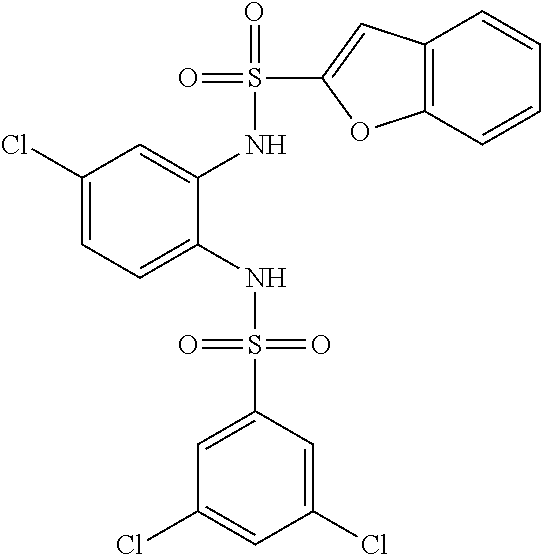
C1(Cl)=CC=C(NS(=O)(=O)C2=CC(Cl)=CC(Cl)=C2)C(NS(=O)(C2=CC3=C(O2)C=CC=C3)=O)=C1
